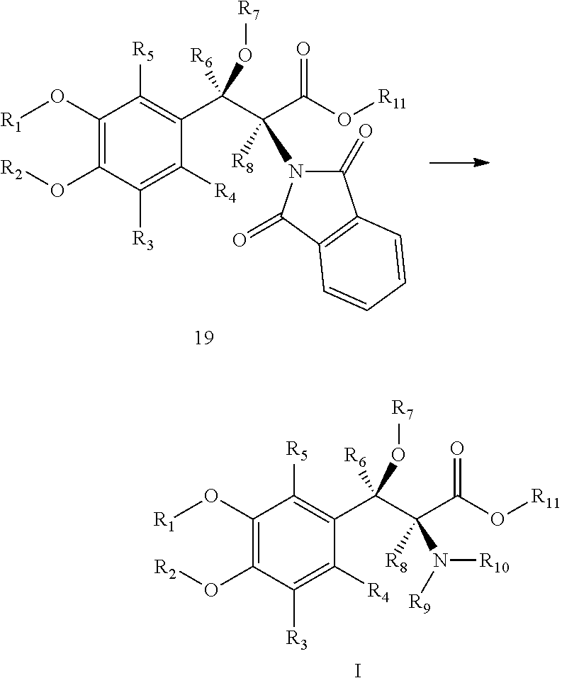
C1(O[R1])=C(O[R2])C([R3])=C([R4])C(C(C(C(O[R11])=O)([R8])N2C(=O)C3=C(C2=O)C=CC=C3)([R6])O[R7])=C1[R5].C1(O[R1])=C(O[R2])C([R3])=C([R4])C(C(C(C(O[R11])=O)([R8])N([R9])[R10])([R6])O[R7])=C1[R5].I
